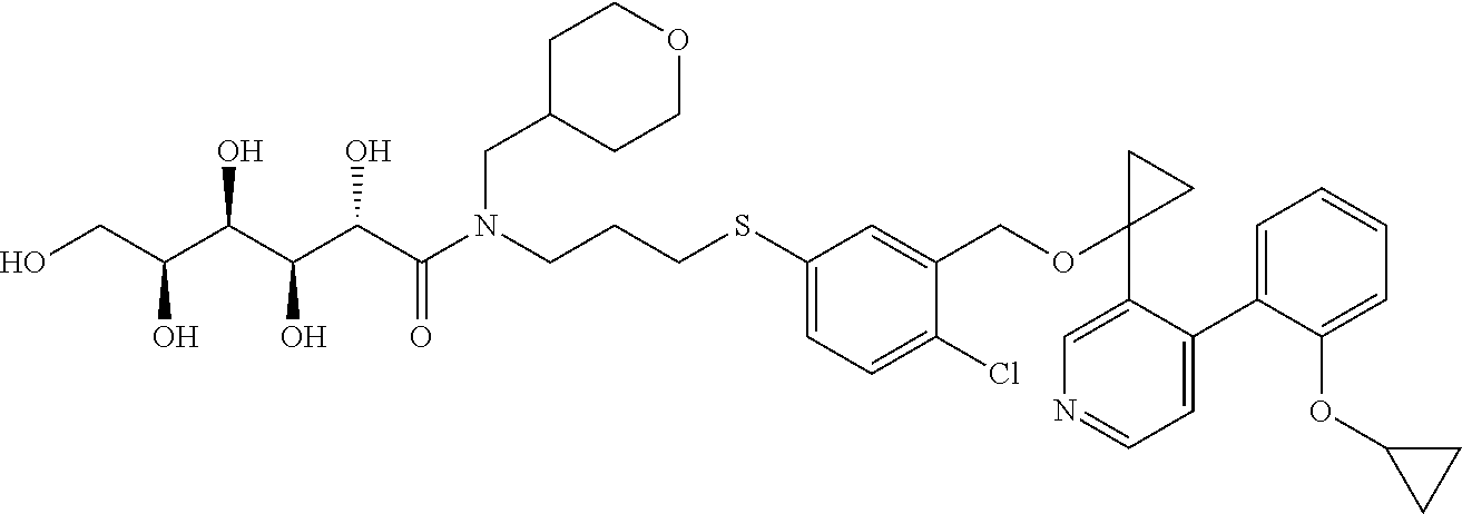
C1(SCCCN(C(C(C(C(C(CO)O)O)O)O)=O)CC2CCOCC2)=CC=C(Cl)C(COC2(C3=CN=CC=C3C3=CC=CC=C3OC3CC3)CC2)=C1
